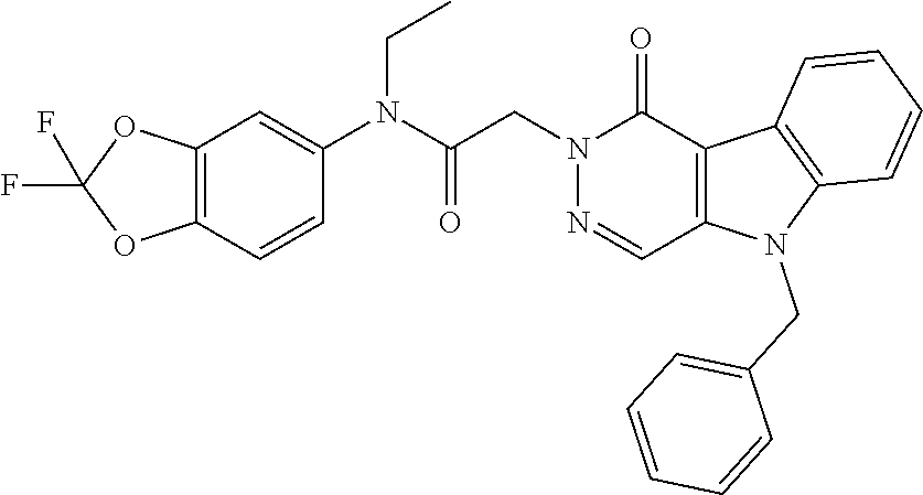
N1(CC(N(C2=CC3=C(C=C2)OC(F)(F)O3)CC)=O)N=CC2=C(C1=O)C1=C(N2CC2=CC=CC=C2)C=CC=C1
